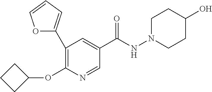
C1(OC2CCC2)=C(C2=CC=CO2)C=C(C(NN2CCC(O)CC2)=O)C=N1
